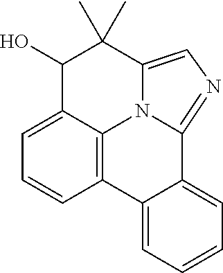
C1=C2C3=C(C=C1)C1=CC=CC=C1C1=NC=C(N31)C(C)(C)C2O
